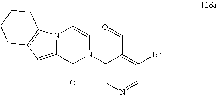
C1(N2C=CN3C(=CC4=C3CCCC4)C2=O)=CN=CC(Br)=C1C=O
